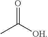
CC([OH])=O
